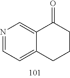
N1=CC=C2C(=C1)C(=O)CCC2
